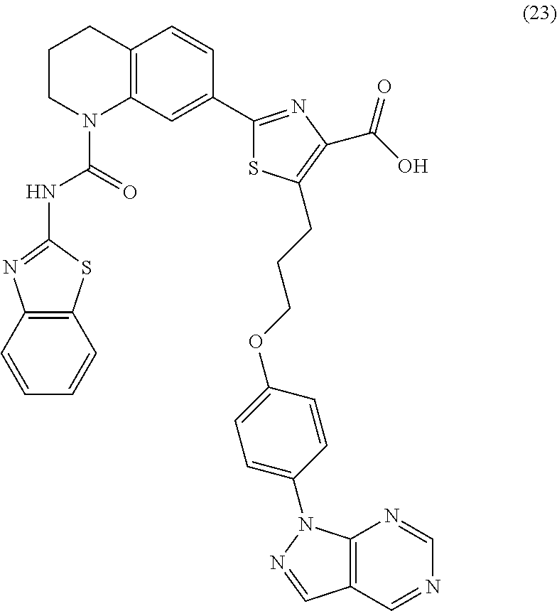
C12=C(C=CC=C1)N=C(NC(N1C3=C(CCC1)C=CC(C1=NC(C(O)=O)=C(CCCOC4=CC=C(N5C6=C(C=N5)C=NC=N6)C=C4)S1)=C3)=O)S2
